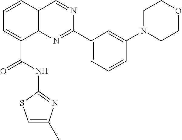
C1=CC2=C(C(C(NC3=NC(C)=CS3)=O)=C1)N=C(C1=CC=CC(N3CCOCC3)=C1)N=C2
